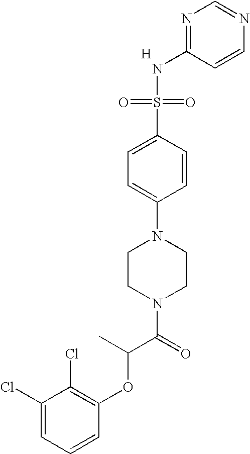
[H].C1(NS(=O)(=O)C2=CC=C(N3CCN(C(C(OC4=C(Cl)C(Cl)=CC=C4)C)=O)CC3)C=C2)=NC=NC=C1
